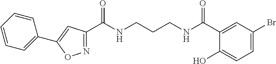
N1=C(C(NCCCNC(=O)C2=CC(Br)=CC=C2O)=O)C=C(C2=CC=CC=C2)O1
